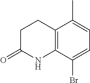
C1CC(=O)NC2=C1C(C)=CC=C2Br
